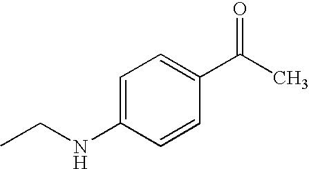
C1=C(NCC)C=CC(C(C)=O)=C1
